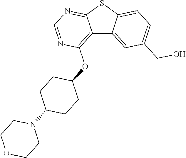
C12=C(OC3CCC(N4CCOCC4)CC3)N=CN=C1SC1=CC=C(CO)C=C21
